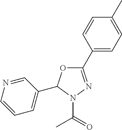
C1(C2=CC=C(C)C=C2)=NN(C(=O)C)C(C2=CC=CN=C2)O1
